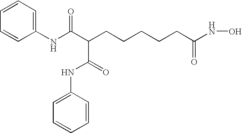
C1=CC=C(NC(C(CCCCCC(NO)=O)C(=O)NC2=CC=CC=C2)=O)C=C1
